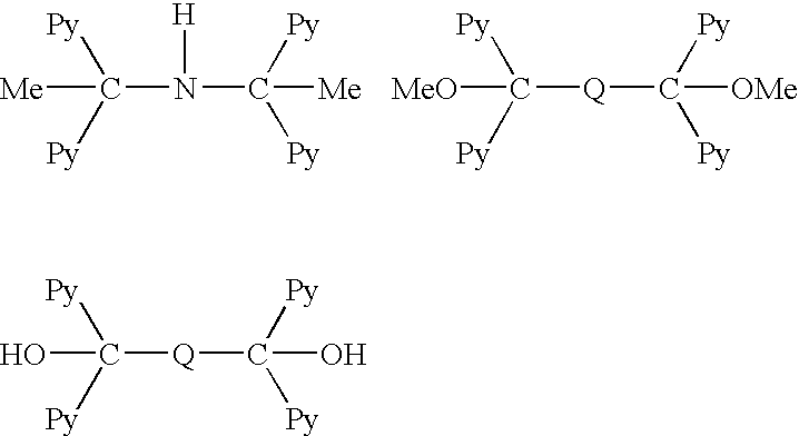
N(C([Py])([Py])[Me])(C([Py])([Py])[Me])[H].[Q](C([Py])([Py])[MeO])C([Py])([Py])[OMe].[Q](C([Py])([Py])O)C([Py])([Py])O
